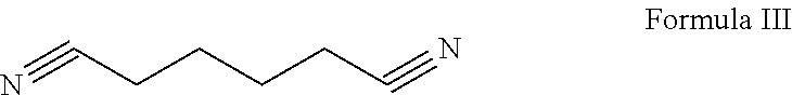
C(CCCC#N)C#N
